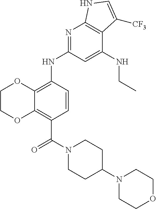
C1COC2=C(C(N3CCC(N4CCOCC4)CC3)=O)C=CC(NC3=NC4=C(C(NCC)=C3)C([CF3])=CN4)=C2O1
